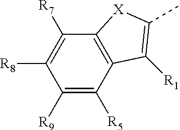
C1([R8])=C([R7])C2=C(C([R5])=C1[R9])C([R1])=C(C)[X]2
